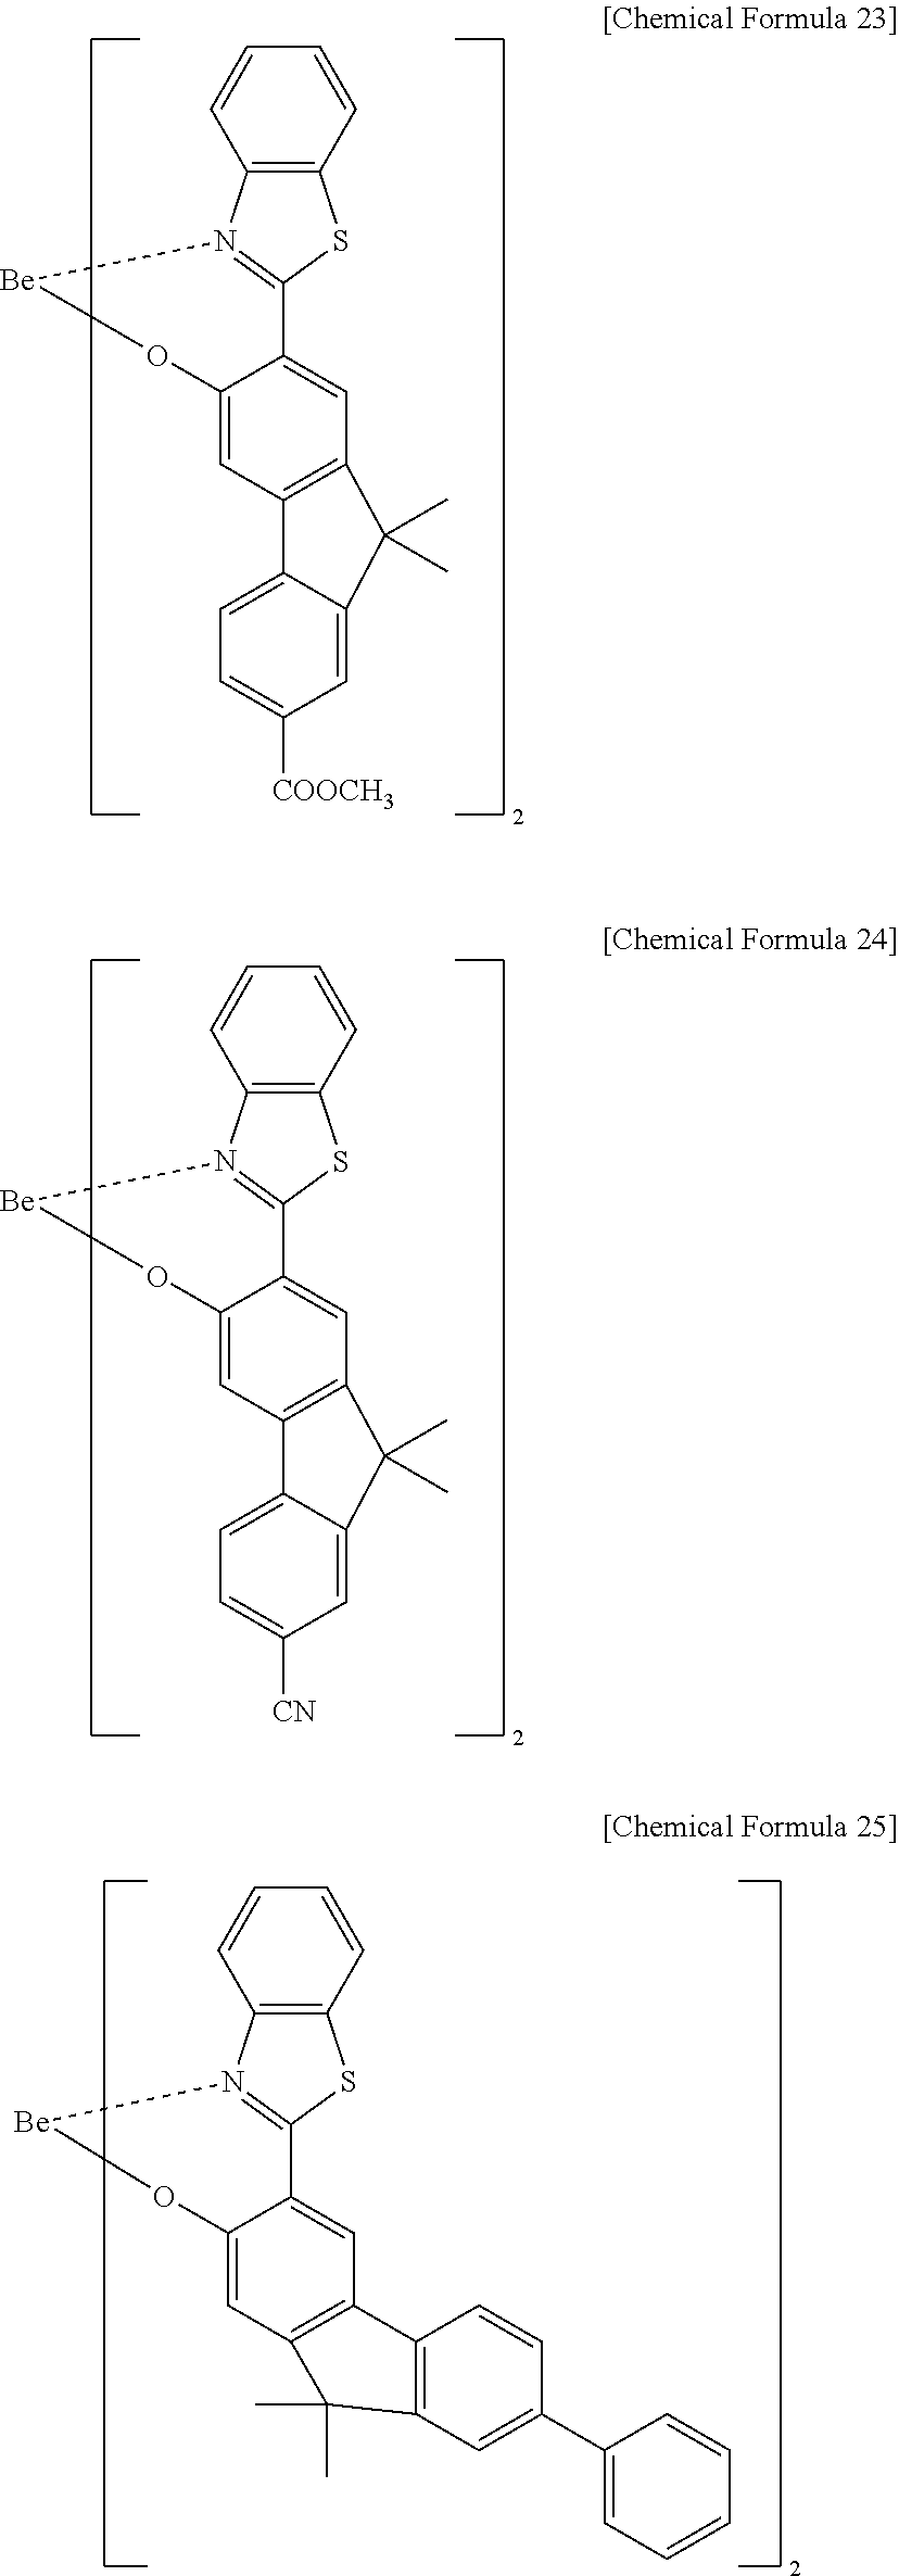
C12=C(C=CC=C1)SC1=N2[Be]OC2=CC3=C(C=C12)C(C)(C)C1=CC([COOCH3])=CC=C31.C12=C(C=CC=C1)SC1=N2[Be]OC2=CC3=C(C=C12)C(C)(C)C1=CC([CN])=CC=C31.C12=C(C=CC=C1)SC1=N2[Be]OC2=CC3=C(C=C12)C1=C(C3(C)C)C=C(C2=CC=CC=C2)C=C1
